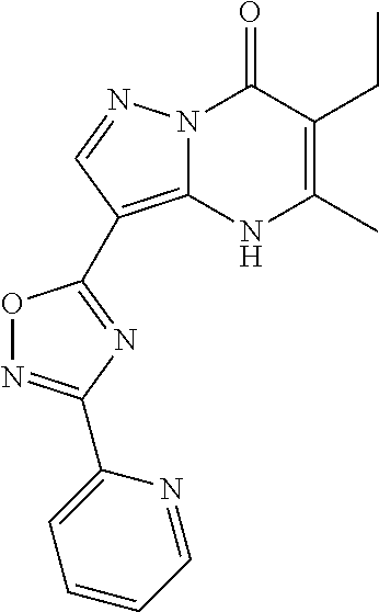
C1(C)=C(CC)C(=O)N2C(=C(C3=NC(C4=CC=CC=N4)=NO3)C=N2)N1
